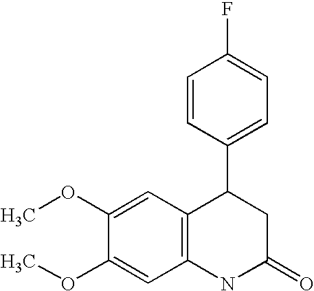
C1=CC(C2C3=C(NC(=O)C2)C=C(OC)C(OC)=C3)=CC=C1F
